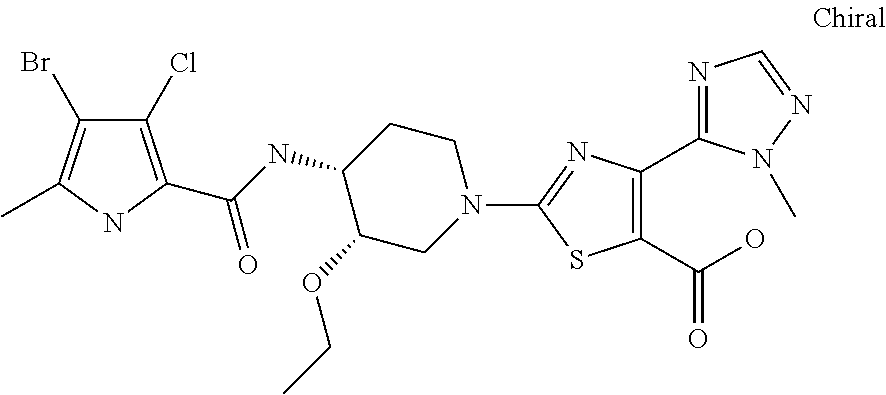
C1CC(NC(=O)C2=C(Cl)C(Br)=C(C)N2)C(OCC)CN1C1=NC(C2=NC=NN2C)=C(C(O)=O)S1
